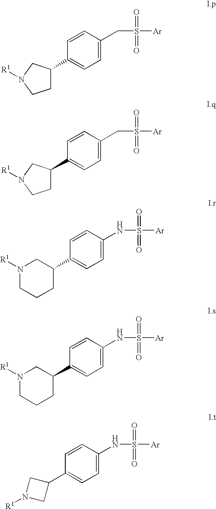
C1=C(CS(=O)(=O)[Ar])C=CC(C2CCN([R1])C2)=C1.C1=C(CS(=O)(=O)[Ar])C=CC(C2CCN([R1])C2)=C1.C1=C(NS(=O)(=O)[Ar])C=CC(C2CN([R1])CCC2)=C1.C1=C(NS(=O)(=O)[Ar])C=CC(C2CN([R1])C2)=C1.C1=C(NS(=O)(=O)[Ar])C=CC(C2CN([R1])CCC2)=C1
